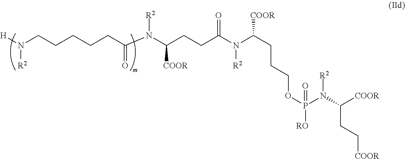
C(CC(N(C(CCC(N(C(CCCOP([RO])(=O)N([R2])C([COOR])CC[COOR])[COOR])[R2])=O)[COOR])[R2])=O)CCCN([R2])[H]
